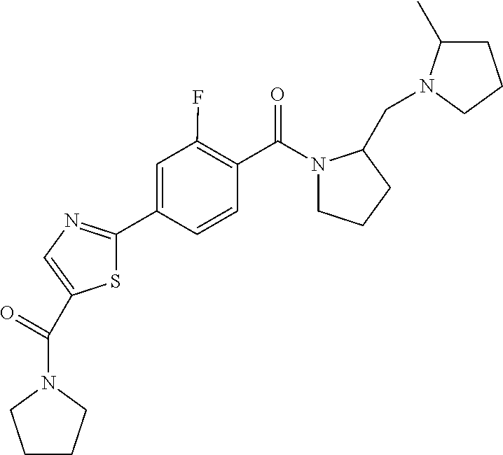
C1(C2=NC=C(C(=O)N3CCCC3)S2)=CC(F)=C(C(N2CCCC2CN2C(C)CCC2)=O)C=C1
